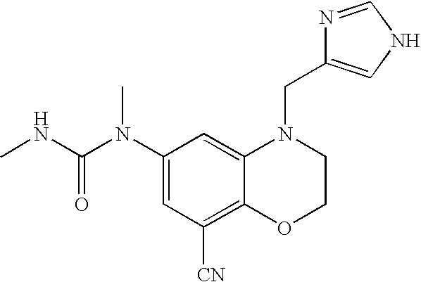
C1(N(C(NC)=O)C)=CC([CN])=C2C(=C1)N(CC1=CNC=N1)CCO2
